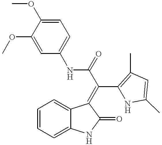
C1=CC=C2C(=C1)C(=C(C(NC1=CC=C(OC)C(OC)=C1)=O)C1=C(C)C=C(C)N1)C(=O)N2
